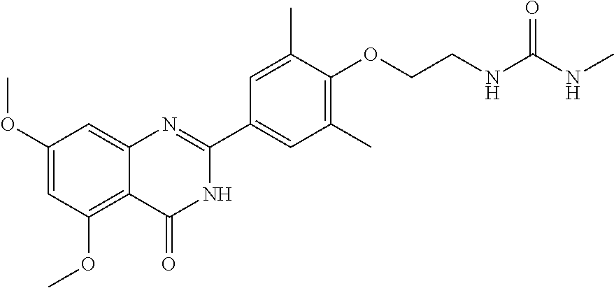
C1(OC)=C2C(=CC(OC)=C1)N=C(C1=CC(C)=C(OCCNC(NC)=O)C(C)=C1)NC2=O
